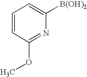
C1=CC(OC)=NC([B(OH)2])=C1
